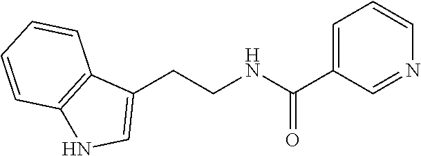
C1=C(C(NCCC2=CNC3=C2C=CC=C3)=O)C=NC=C1
